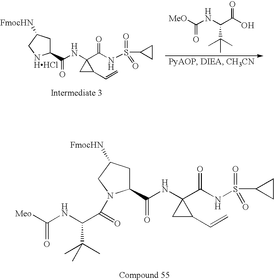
C1(C(NC2(C(NS(C3CC3)(=O)=O)=O)CC2C=C)=O)CC([FmocHN])CN1C(C(NC([Meo])=O)C(C)(C)C)=O.C(NC(C(O)=O)C(C)(C)C)([MeO])=O.C1(C(NC2(C(NS(C3CC3)(=O)=O)=O)CC2C=C)=O)CC([FmocHN])C[NHHCl]1
